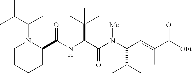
N(C(C(N(C(C(C)C)C=C(C)C([OEt])=O)[Me])=O)C(C)(C)C)C(C1N(C(C)C(C)C)CCCC1)=O
